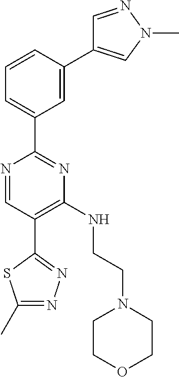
N1=CC(C2=NN=C(C)S2)=C(NCCN2CCOCC2)N=C1C1=CC=CC(C2=CN(C)N=C2)=C1
